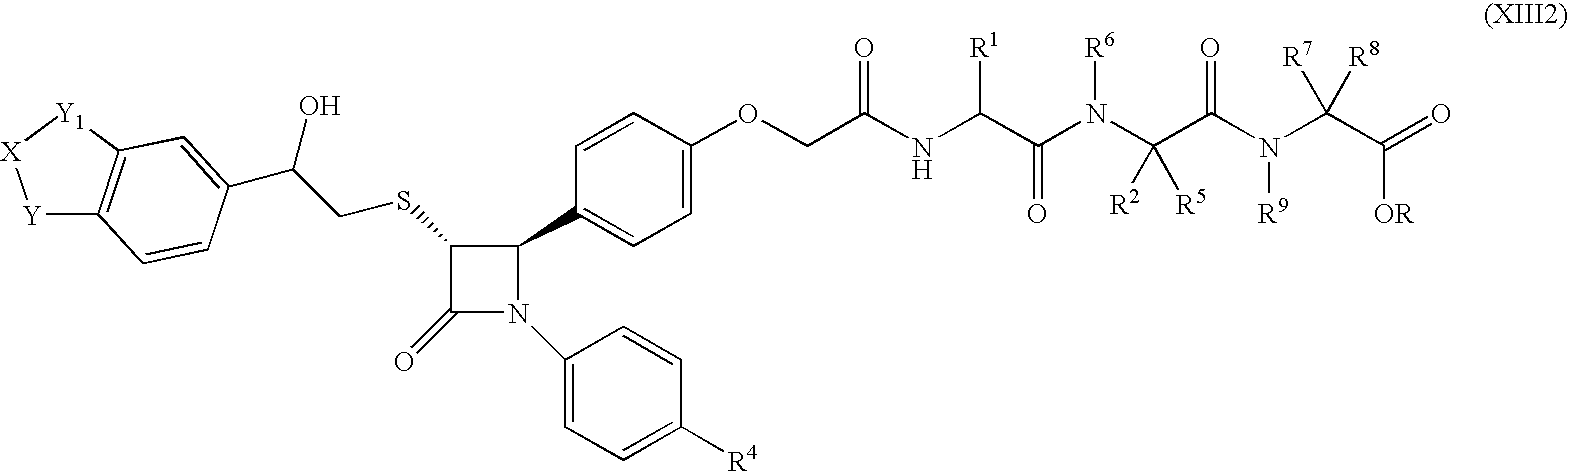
O(CC(NC(C(N(C(C(N([R9])C(C(=O)[OR])([R7])[R8])=O)([R2])[R5])[R6])=O)[R1])=O)C1=CC=C(C2C(SCC(O)C3=CC4=C([Y][X][Y1]4)C=C3)C(=O)N2C2=CC=C([R4])C=C2)C=C1
